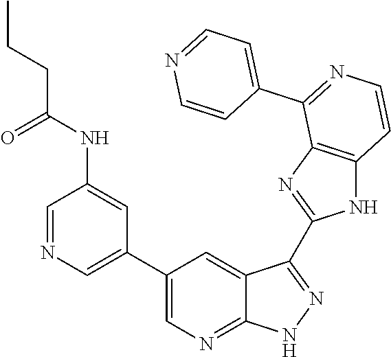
C1=NC=C(C2=CN=C3C(=C2)C(C2=NC4=C(N2)C=CN=C4C2=CC=NC=C2)=NN3)C=C1NC(CCC)=O
